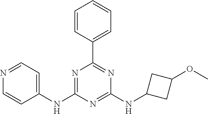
C1(NC2=NC(C3=CC=CC=C3)=NC(NC3CC(OC)C3)=N2)=CC=NC=C1
